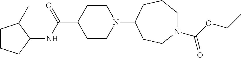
C1CN(C2CCN(C(OCC)=O)CCC2)CCC1C(=O)NC1CCCC1C
